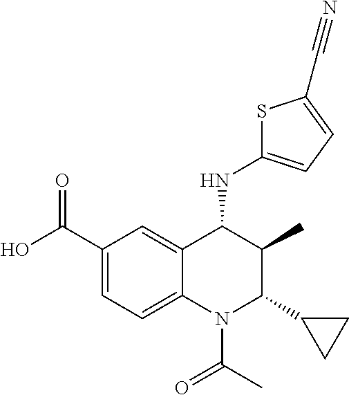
C1(C(O)=O)=CC=C2C(=C1)C(NC1=CC=C(C#N)S1)C(C)C(C1CC1)N2C(C)=O
